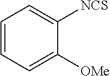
C1([NCS])=CC=CC=C1[OMe]
